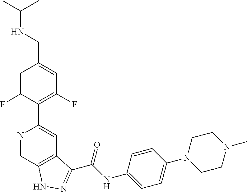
N1=CC2=C(C=C1C1=C(F)C=C(CNC(C)C)C=C1F)C(C(NC1=CC=C(N3CCN(C)CC3)C=C1)=O)=NN2
